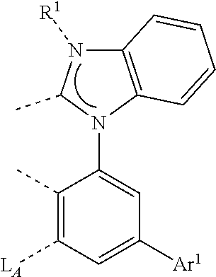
C12=C(N(C3=CC([Ar1])=CC([LA])=C3C)C(C)N1[R1])C=CC=C2
